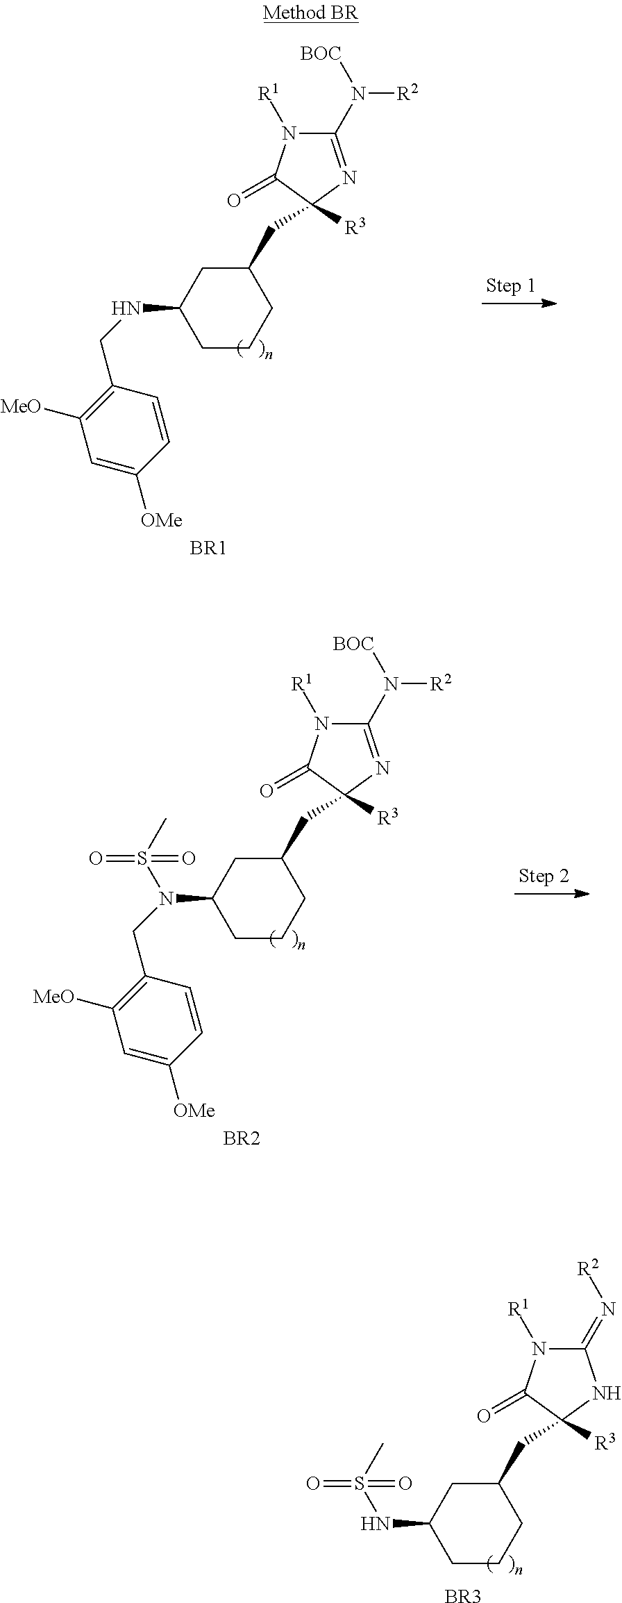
C1(N([BOC])[R2])=NC([R3])(CC2CC(NCC3=C([MeO])C=C([OMe])C=C3)CCC2)C(=O)N1[R1].[BR1].C1(N([BOC])[R2])=NC([R3])(CC2CC(N(CC3=C([MeO])C=C([OMe])C=C3)S(C)(=O)=O)CCC2)C(=O)N1[R1].[BR2].C1(=N[R2])N([R1])C(=O)C([R3])(CC2CC(NS(C)(=O)=O)CCC2)N1.[BR3]
